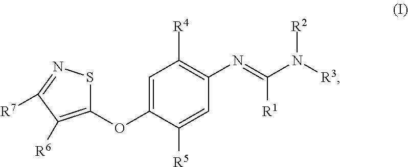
C1=C(OC2=C([R6])C([R7])=NS2)C([R5])=CC(N=C(N([R3])[R2])[R1])=C1[R4]
